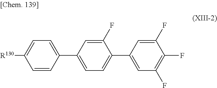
C1=C(C2=CC=C(C3=CC(F)=C(F)C(F)=C3)C(F)=C2)C=CC([R130])=C1
